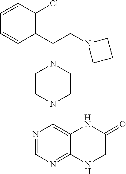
C1(C(CN2CCC2)N2CCN(C3=C4C(=NC=N3)NCC(=O)N4)CC2)=C(Cl)C=CC=C1
